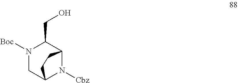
N1([Boc])CC2N([Cbz])C(C1CO)CC2
